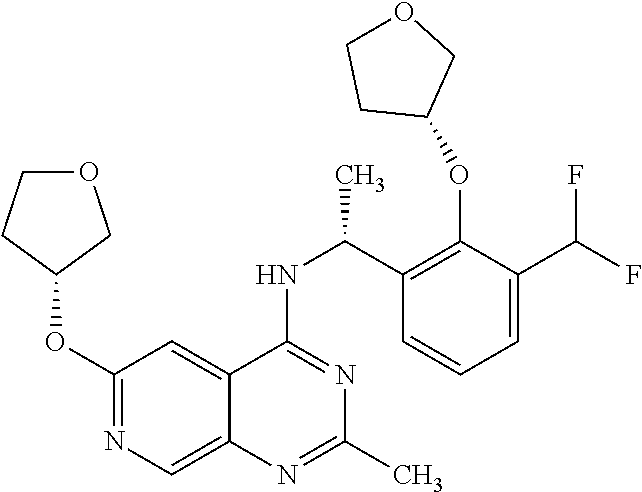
N1=C(NC(C2=C(OC3COCC3)C(C(F)F)=CC=C2)C)C2=CC(OC3CCOC3)=NC=C2N=C1C
